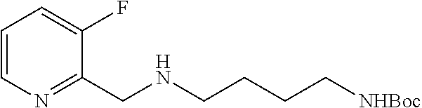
C1=CN=C(CNCCCC[NHBoc])C(F)=C1
